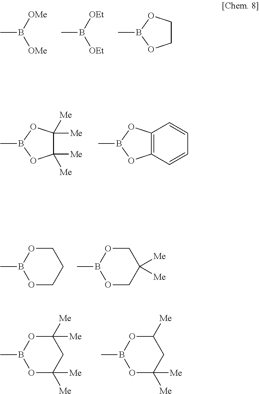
CB([OMe])[OMe].CB([OEt])[OEt].CB1OCCO1.CB1OC([Me])([Me])C([Me])([Me])O1.CB1OC2=C(O1)C=CC=C2.O1CCCOB1C.O1CC([Me])([Me])COB1C.O1C([Me])([Me])CC([Me])([Me])OB1C.O1C([Me])([Me])CC([Me])OB1C
